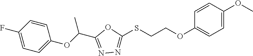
C1=CC(F)=CC=C1OC(C1=NN=C(SCCOC2=CC=C(OC)C=C2)O1)C
